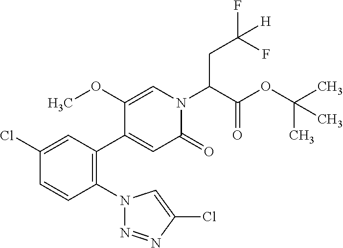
C1(Cl)=CC(C2=CC(=O)N(C(C(OC(C)(C)C)=O)CC(F)(F)[H])C=C2OC)=C(N2N=NC(Cl)=C2)C=C1
